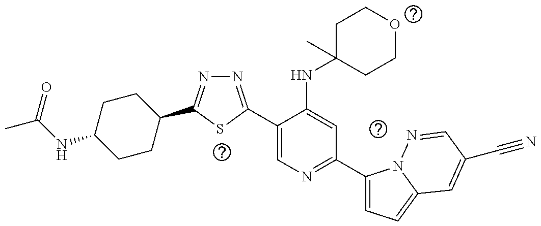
C1(C2=NN=C(C3CCC(NC(=O)C)CC3)S2)=CN=C(C2=CC=C3N2N=CC(C#N)=C3)C=C1NC1(C)CCOCC1
